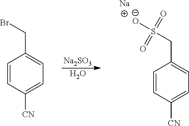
C1=CC([CN])=CC=C1CS([O-])(=O)=O.[Na].[Na2SO3].O.C1=CC([CN])=CC=C1CBr
